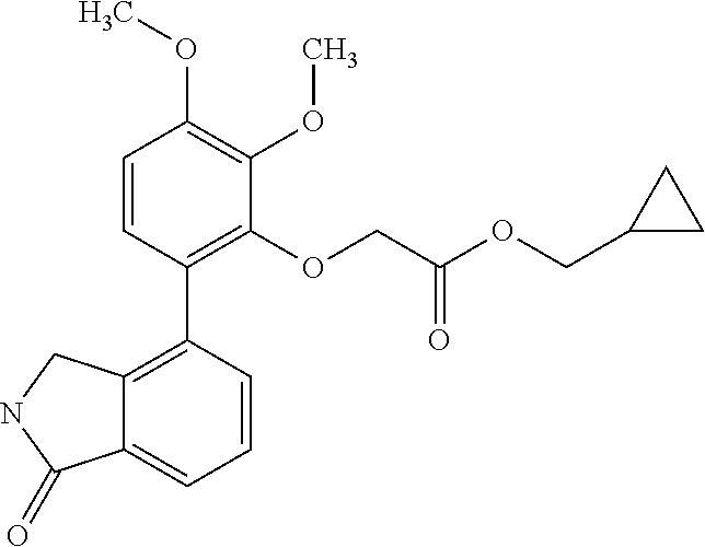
C12=C(C3=C(OCC(OCC4CC4)=O)C(OC)=C(OC)C=C3)C=CC=C1C(=O)NC2
